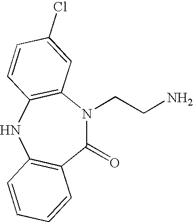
C1(=O)N(CCN)C2=C(NC3=C1C=CC=C3)C=CC(Cl)=C2
